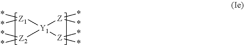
[Y1]([Z](*)*)([Z1](*)*)([Z](*)*)[Z2](*)*
